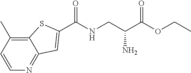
C1=CC(C)=C2C(=N1)C=C(C(NCC(C(OCC)=O)N)=O)S2
